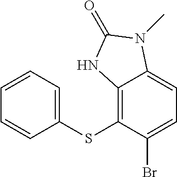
C1(SC2=C3C(=CC=C2Br)N(C)C(=O)N3)=CC=CC=C1
